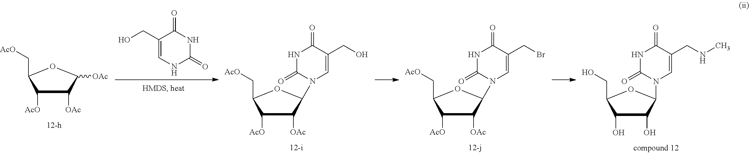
N1C=C(CO)C(=O)NC1=O.C1([AcO])C([OAc])C([OAc])OC1C[AcO].C1([AcO])C([OAc])C(N2C=C(CO)C(=O)NC2=O)OC1C[AcO].C1([AcO])C([OAc])C(N2C=C(CBr)C(=O)NC2=O)OC1C[AcO].C1(O)C(O)C(N2C=C(CNC)C(=O)NC2=O)OC1CO
